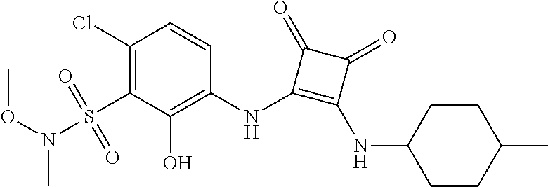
C1(Cl)=C(S(=O)(=O)N(OC)C)C(O)=C(NC2=C(NC3CCC(C)CC3)C(=O)C2=O)C=C1
